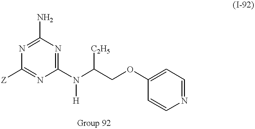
C1(N)=NC([Z])=NC(N(C(COC2=CC=NC=C2)[C2H5])[H])=N1
